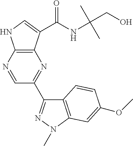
N1=CC(C2=NN(C)C3=C2C=CC(OC)=C3)=NC2=C1NC=C2C(NC(CO)(C)C)=O
